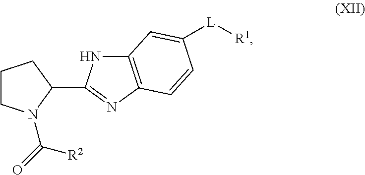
C12=C(N=C(C3CCCN3C(=O)[R2])N1)C=CC([L][R1])=C2
